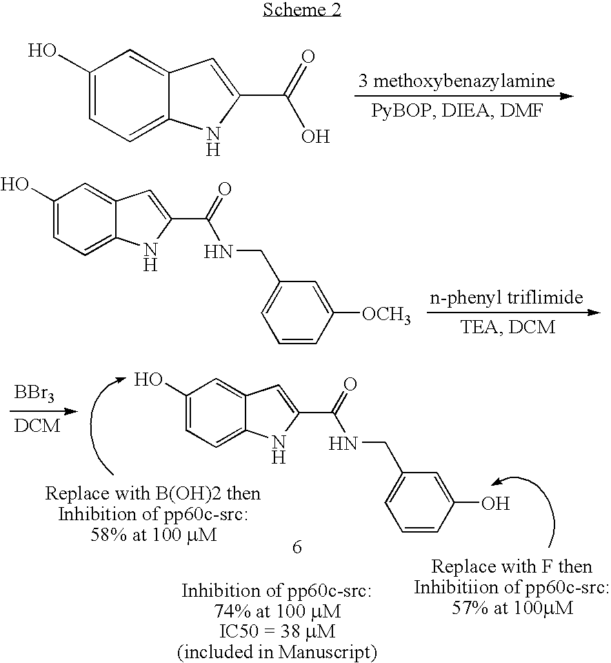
C1(O)=CC=C2C(=C1)C=C(C(O)=O)N2.C1(O)=CC=C2C(=C1)C=C(C(NCC1=CC=CC([OCH3])=C1)=O)N2.[BBr3].C1(O)=CC=C2C(=C1)C=C(C(NCC1=CC=CC(O)=C1)=O)N2
